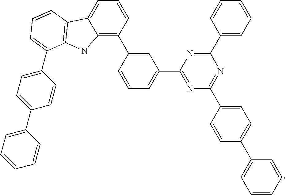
C12=C(C3=CC(C4=NC(C5=CC=C(C6=CC=CC=C6)C=C5)=NC(C5=CC=CC=C5)=N4)=CC=C3)C=CC=C1C1=C(N2)C(C2=CC=C(C3=CC=CC=C3)C=C2)=CC=C1
